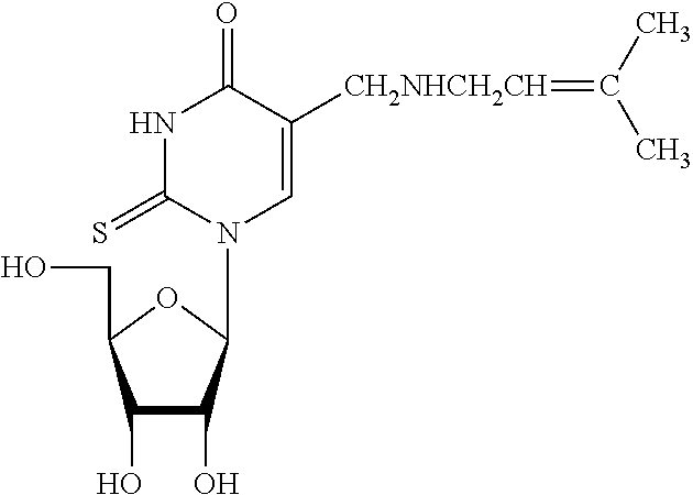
C1(O)C(O)C(N2C=C([CH2NHCH2CH]=C(C)C)C(=O)NC2=S)OC1CO
